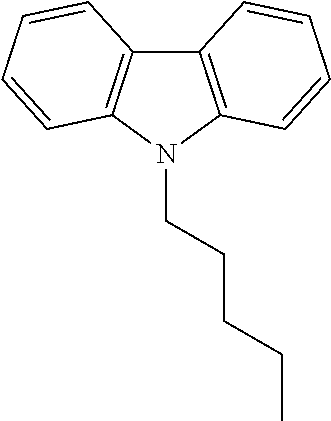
C12=C(N(CCCCC)C3=C1C=CC=C3)C=CC=C2
